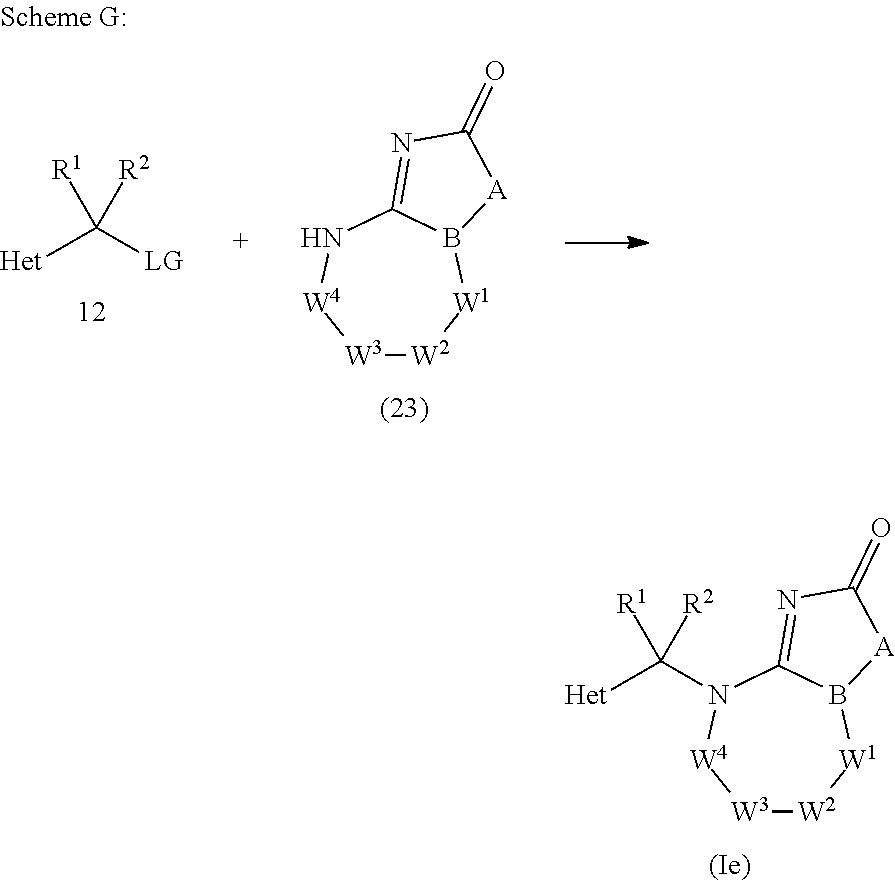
[W3]1[W2][W1]B2C(=NC(=O)[A]2)N(C([Het])([R1])[R2])[W4]1.[Het]C([LG])([R1])[R2].[W3]1[W2][W1]B2C(=NC(=O)[A]2)N[W4]1
